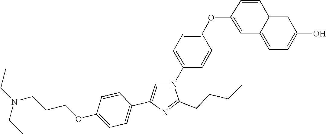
N1(C2=CC=C(OC3=CC4=CC=C(O)C=C4C=C3)C=C2)C=C(C2=CC=C(OCCCN(CC)CC)C=C2)N=C1CCCC
